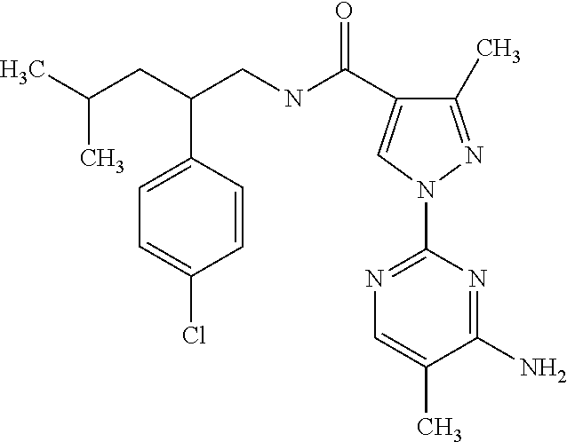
C(CNC(=O)C1=CN(C2=NC=C(C)C(N)=N2)N=C1C)(CC(C)C)C1=CC=C(Cl)C=C1
